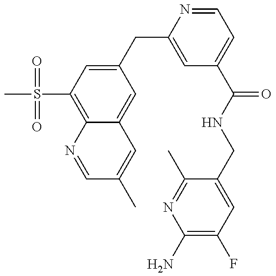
C12=C(S(C)(=O)=O)C=C(CC3=CC(C(NCC4=CC(F)=C(N)N=C4C)=O)=CC=N3)C=C1C=C(C)C=N2
